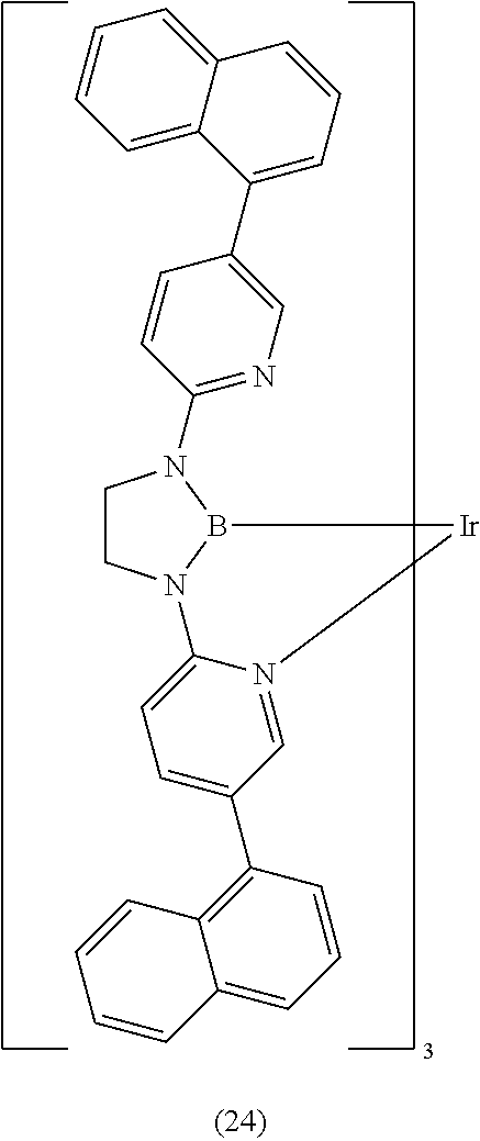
C1CN2B(N1C1=NC=C(C3=CC=CC4=CC=CC=C34)C=C1)[Ir]N1=CC(C3=C4C(=CC=C3)C=CC=C4)=CC=C21
